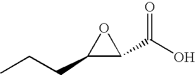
CCCC1C(C(O)=O)O1
